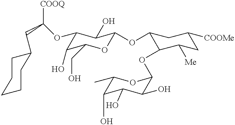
C1(CC([COOQ])OC2C(O)C(CO)OC(OC3C(OC4C(O)C(O)C(O)C(C)O4)C([Me])CC([COOMe])C3)C2O)CCCCC1
